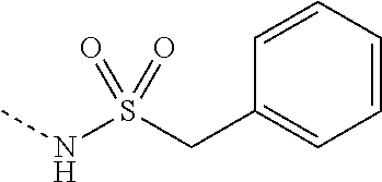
C1=CC=CC(CS(NC)(=O)=O)=C1
